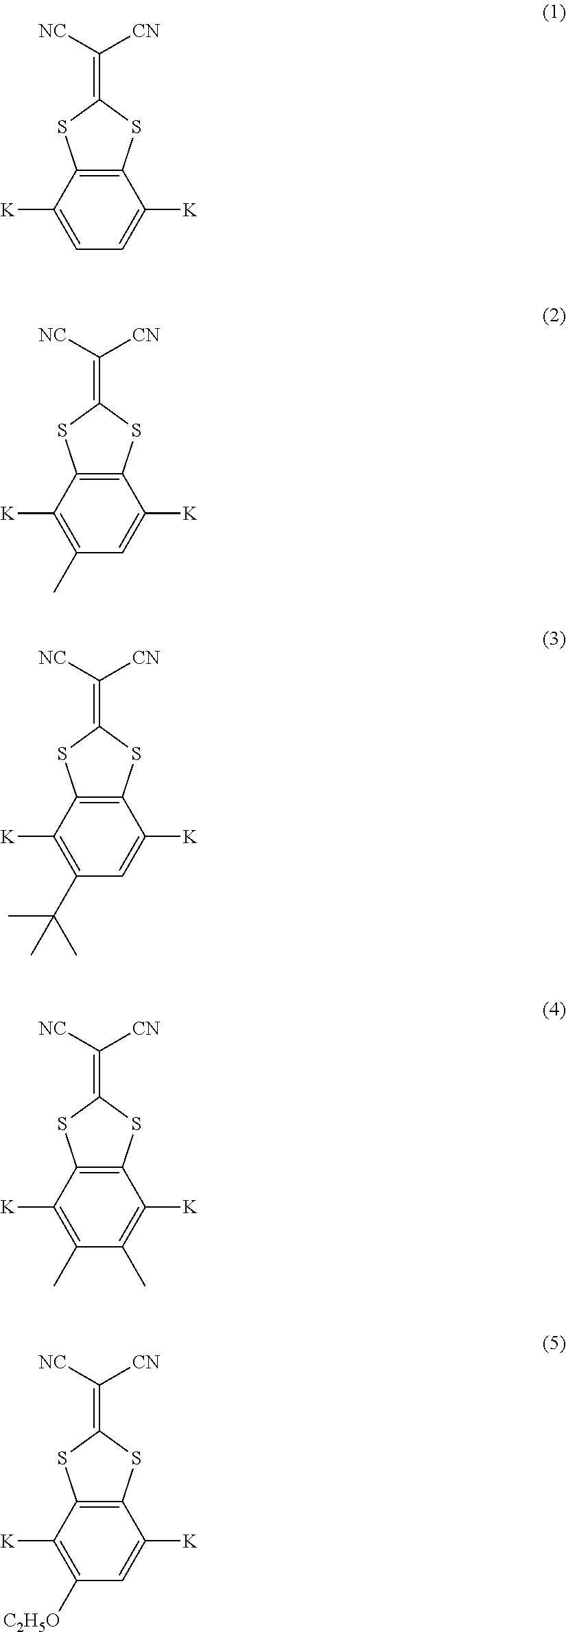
C(=C1SC2=C(S1)C([K])=CC=C2[K])([NC])[CN].C(=C1SC2=C(S1)C([K])=CC(C)=C2[K])([NC])[CN].C(=C1SC2=C(S1)C([K])=CC(C(C)(C)C)=C2[K])([NC])[CN].C(=C1SC2=C(S1)C([K])=C(C)C(C)=C2[K])([NC])[CN].C(=C1SC2=C(S1)C([K])=CC([C2H5O])=C2[K])([NC])[CN]
